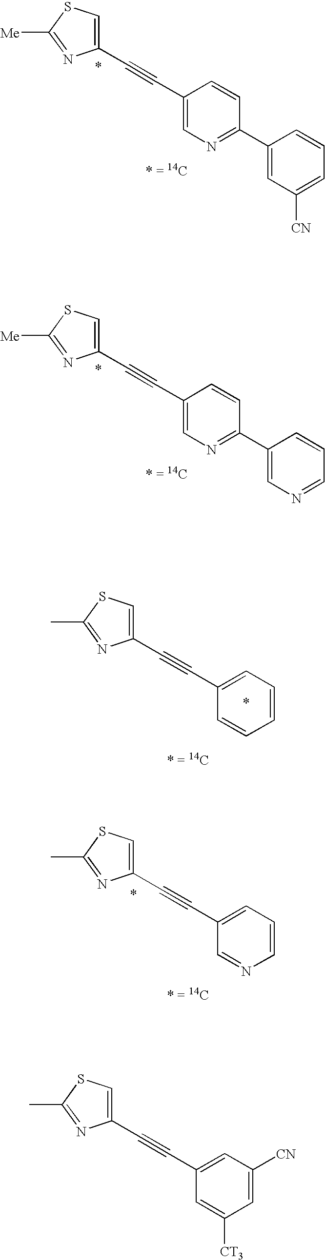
C1(C#CC2=CSC([Me])=N2)=CN=C(C2=CC([CN])=CC=C2)C=C1.C1(C#CC2=CSC([Me])=N2)=CN=C(C2=CN=CC=C2)C=C1.C1(C#CC2=CSC(C)=N2)=CC([CN])=CC([CT3])=C1.C1(C#CC2=CSC(C)=N2)=CC=CN=C1.C1(C#CC2=CSC(C)=N2)=CC=CC=C1
